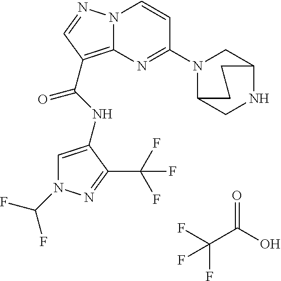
FC(C(O)=O)(F)F.FC(N1C=C(NC(=O)C2=C3N(N=C2)C=CC(N2C4CNC(C2)CC4)=N3)C(C(F)(F)F)=N1)F
